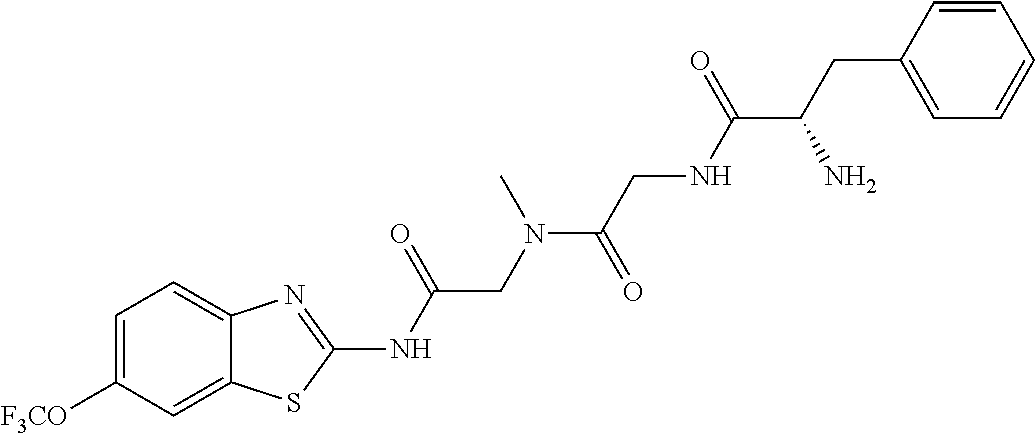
C1=C([F3CO])C=C2C(=C1)N=C(NC(CN(C)C(=O)CNC(C(CC1=CC=CC=C1)N)=O)=O)S2
